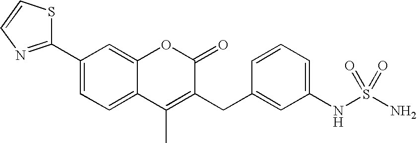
C1(C2=NC=CS2)=CC=C2C(=C1)OC(=O)C(CC1=CC(NS(N)(=O)=O)=CC=C1)=C2C
